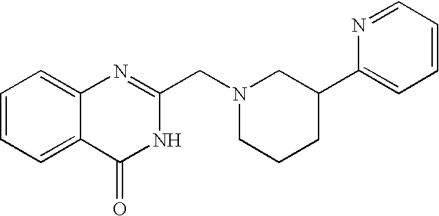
C1=CC=C2C(=C1)N=C(CN1CCCC(C3=CC=CC=N3)C1)NC2=O
